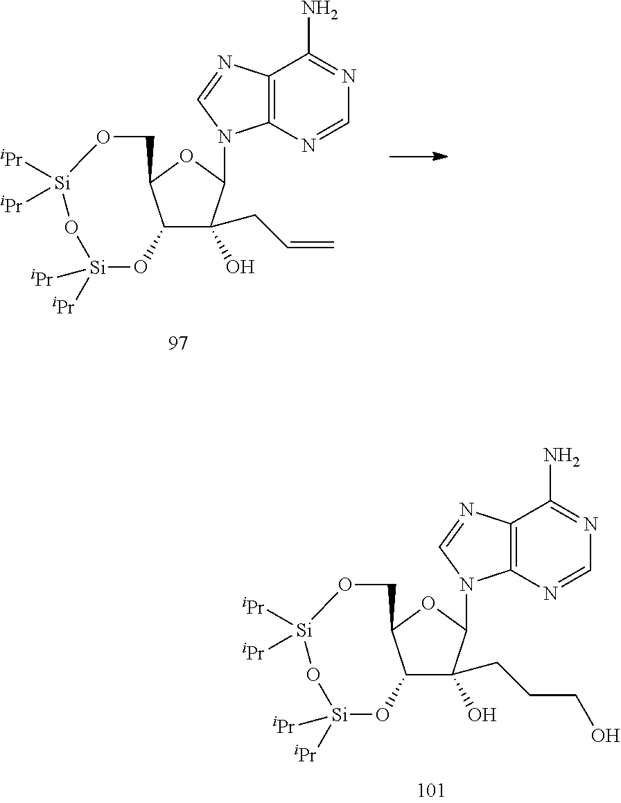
C12=C(N=CN=C1N)N(C1C(CC=C)(O)C3C(O1)CO[Si]([iPr])([iPr])O[Si]([iPr])([iPr])O3)C=N2.C12=C(N=CN=C1N)N(C1C(CCCO)(O)C3C(O1)CO[Si]([iPr])([iPr])O[Si]([iPr])([iPr])O3)C=N2
